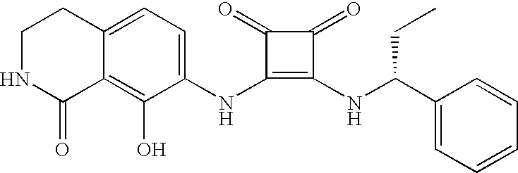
C12=CC=C(NC3=C(NC(C4=CC=CC=C4)CC)C(=O)C3=O)C(O)=C1C(=O)NCC2
